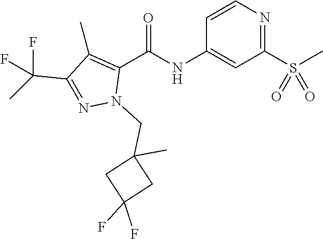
C1=CN=C(S(C)(=O)=O)C=C1NC(C1=C(C)C(C(F)(F)C)=NN1CC1(C)CC(F)(F)C1)=O
